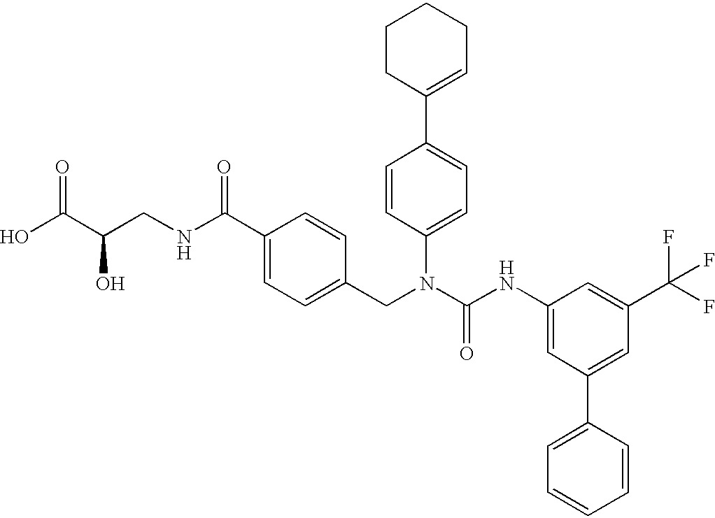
OC(C(CNC(C1=CC=C(CN(C(NC2=CC(C3=CC=CC=C3)=CC(C(F)(F)F)=C2)=O)C2=CC=C(C3=CCCCC3)C=C2)C=C1)=O)O)=O
